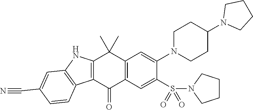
C1=C(N2CCC(N3CCCC3)CC2)C(S(=O)(=O)N2CCCC2)=CC2=C1C(C)(C)C1=C(C3=C(N1)C=C(C#N)C=C3)C2=O
